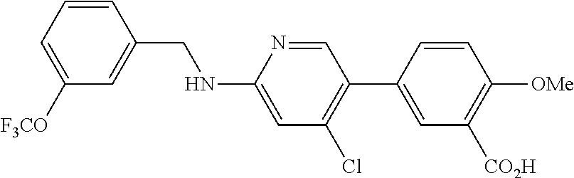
C1=CC(CNC2=CC(Cl)=C(C3=CC([CO2H])=C([OMe])C=C3)C=N2)=CC([F3CO])=C1
